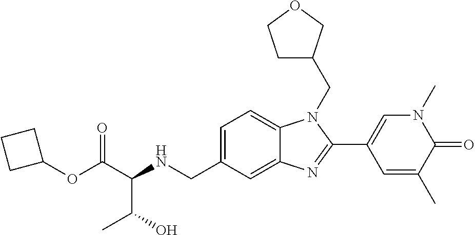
C1=C(CNC(C(OC2CCC2)=O)C(O)C)C=C2C(=C1)N(CC1CCOC1)C(C1=CN(C)C(=O)C(C)=C1)=N2
